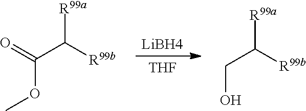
[LiBH4].[THF].O=C(C([R99b])[R99a])OC.C(C([R99b])[R99a])O
